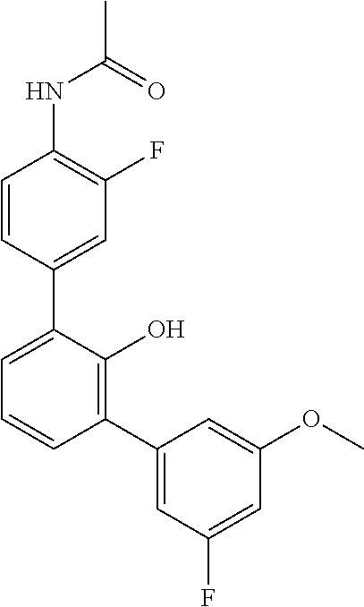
CC(=O)NC1=C(F)C=C(C2=CC=CC(C3=CC(F)=CC(OC)=C3)=C2O)C=C1
